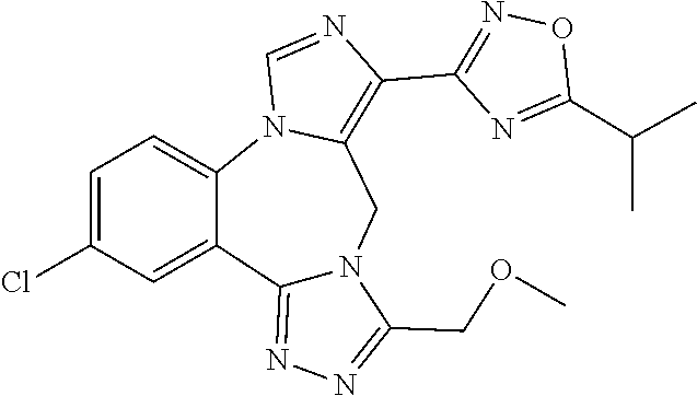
C1=C(Cl)C=C2C(=C1)N1C(=C(C3=NOC(C(C)C)=N3)N=C1)CN1C2=NN=C1COC
